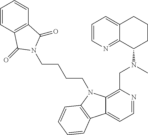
C1=CN=C2C(=C1)CCCC2N(CC1=C2C(=CC=N1)C1=C(N2CCCCN2C(=O)C3=C(C=CC=C3)C2=O)C=CC=C1)C
